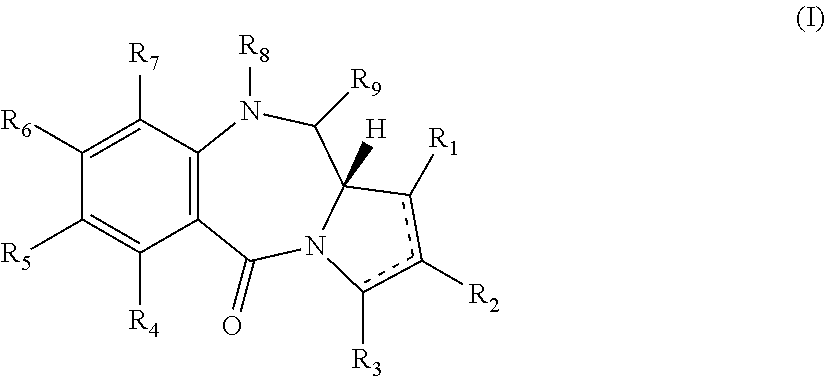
C12=C(C([R7])=C([R6])C([R5])=C1[R4])N([R8])C([R9])C1([H])N(C2=O)c([R3])c([R2])c1[R1]
